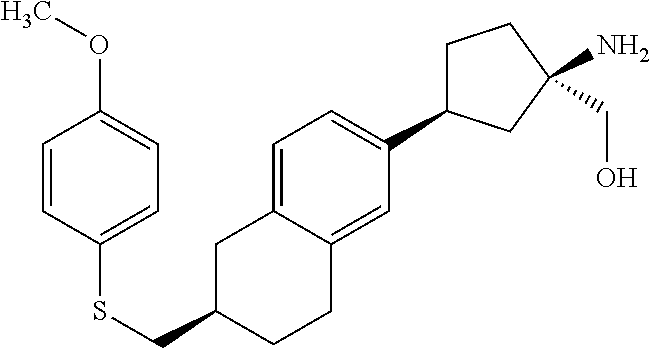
C1=C2C(=CC(C3CCC(CO)(N)C3)=C1)CCC(CSC1=CC=C(OC)C=C1)C2
